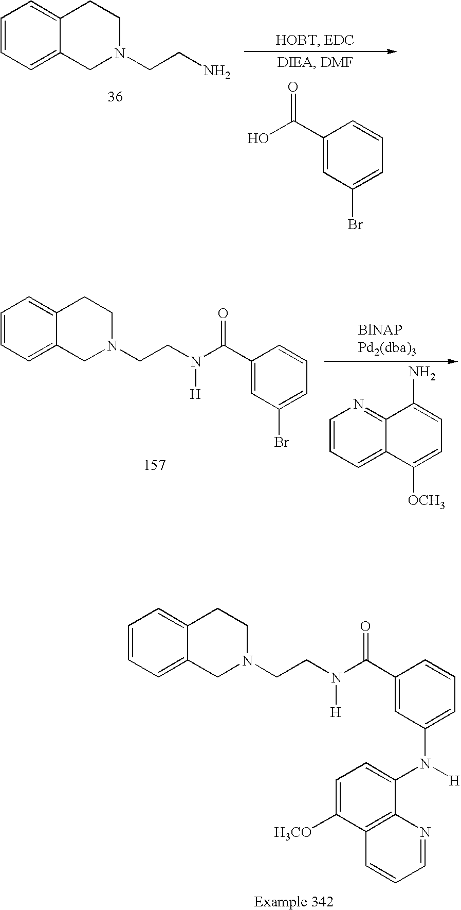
C1=CC=C2C(=C1)CCN(CCN)C2.C1(C(O)=O)=CC(Br)=CC=C1.C1=CC=C2C(=C1)CCN(CCN(C(C1=CC(Br)=CC=C1)=O)[H])C2.C1=CC=C2C(=N1)C(N)=CC=C2[OCH3].C1=CC=C2C(=C1)CCN(CCN(C(C1=CC(N(C3=CC=C([H3CO])C4=C3N=CC=C4)[H])=CC=C1)=O)[H])C2
